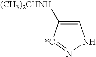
C1=C([(CH3)2CHNH])[*C]=NN1
